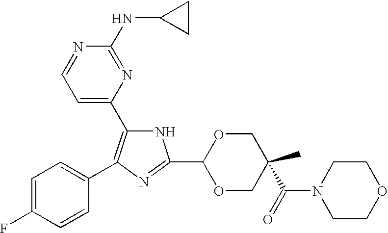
C1(NC2CC2)=NC(C2=C(C3=CC=C(F)C=C3)N=C(C3OCC(C)(C(=O)N4CCOCC4)CO3)N2)=CC=N1
